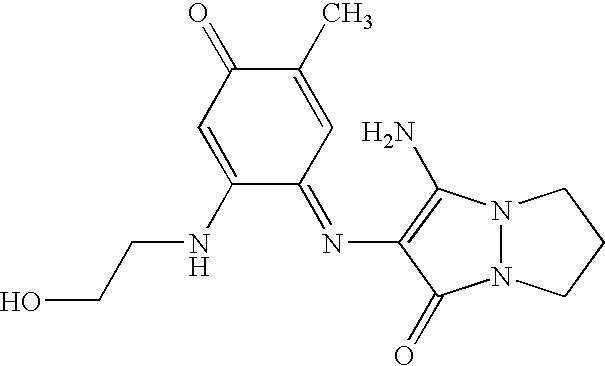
C1(C)=CC(=NC2=C(N)N3N(C2=O)CCC3)C(NCCO)=CC1=O
